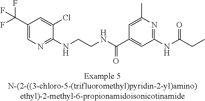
C1(C(F)(F)F)=CN=C(NCCNC(C2=CC(NC(=O)CC)=NC(C)=C2)=O)C(Cl)=C1
